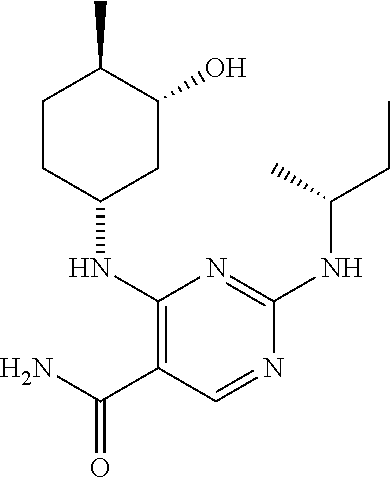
N1=CC(C(N)=O)=C(NC2CCC(C)C(O)C2)N=C1NC(CC)C
